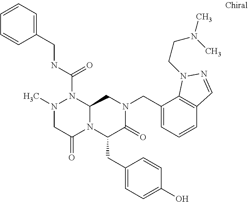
N(C(=O)N1N(C)CC(=O)N2C1CN(CC1=CC=CC3=C1N(CCN(C)C)N=C3)C(=O)C2CC1=CC=C(O)C=C1)CC1=CC=CC=C1
